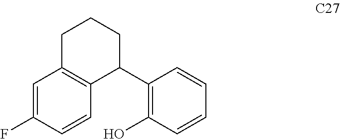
C1C2=C(C(C3=C(O)C=CC=C3)CC1)C=CC(F)=C2
